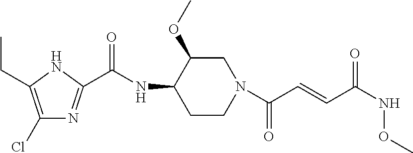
C1(Cl)=C(CC)NC(C(NC2CCN(C(C=CC(NOC)=O)=O)CC2OC)=O)=N1
